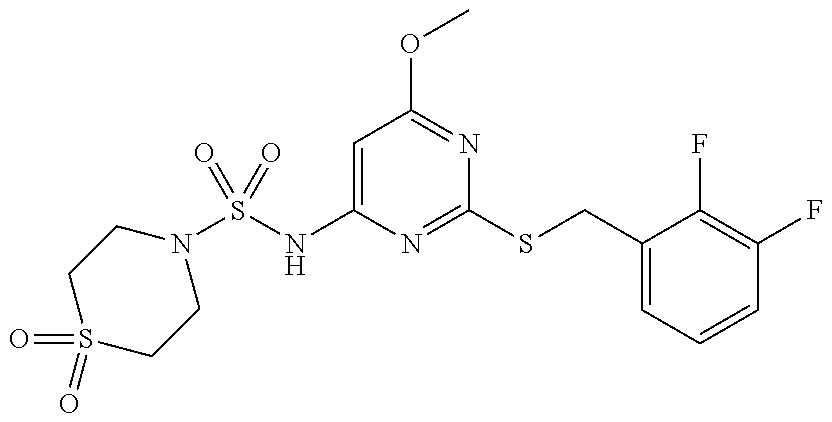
C1=C(NS(N2CCS(=O)(=O)CC2)(=O)=O)N=C(SCC2=CC=CC(F)=C2F)N=C1OC
